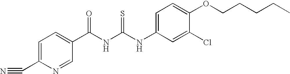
C(NC(NC1=CC=C(OCCCCC)C(Cl)=C1)=S)(=O)C1=CC=C(C#N)N=C1
